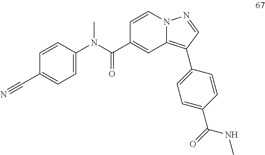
C1=CN2C(=C(C3=CC=C(C(=O)NC)C=C3)C=N2)C=C1C(N(C1=CC=C(C#N)C=C1)C)=O
